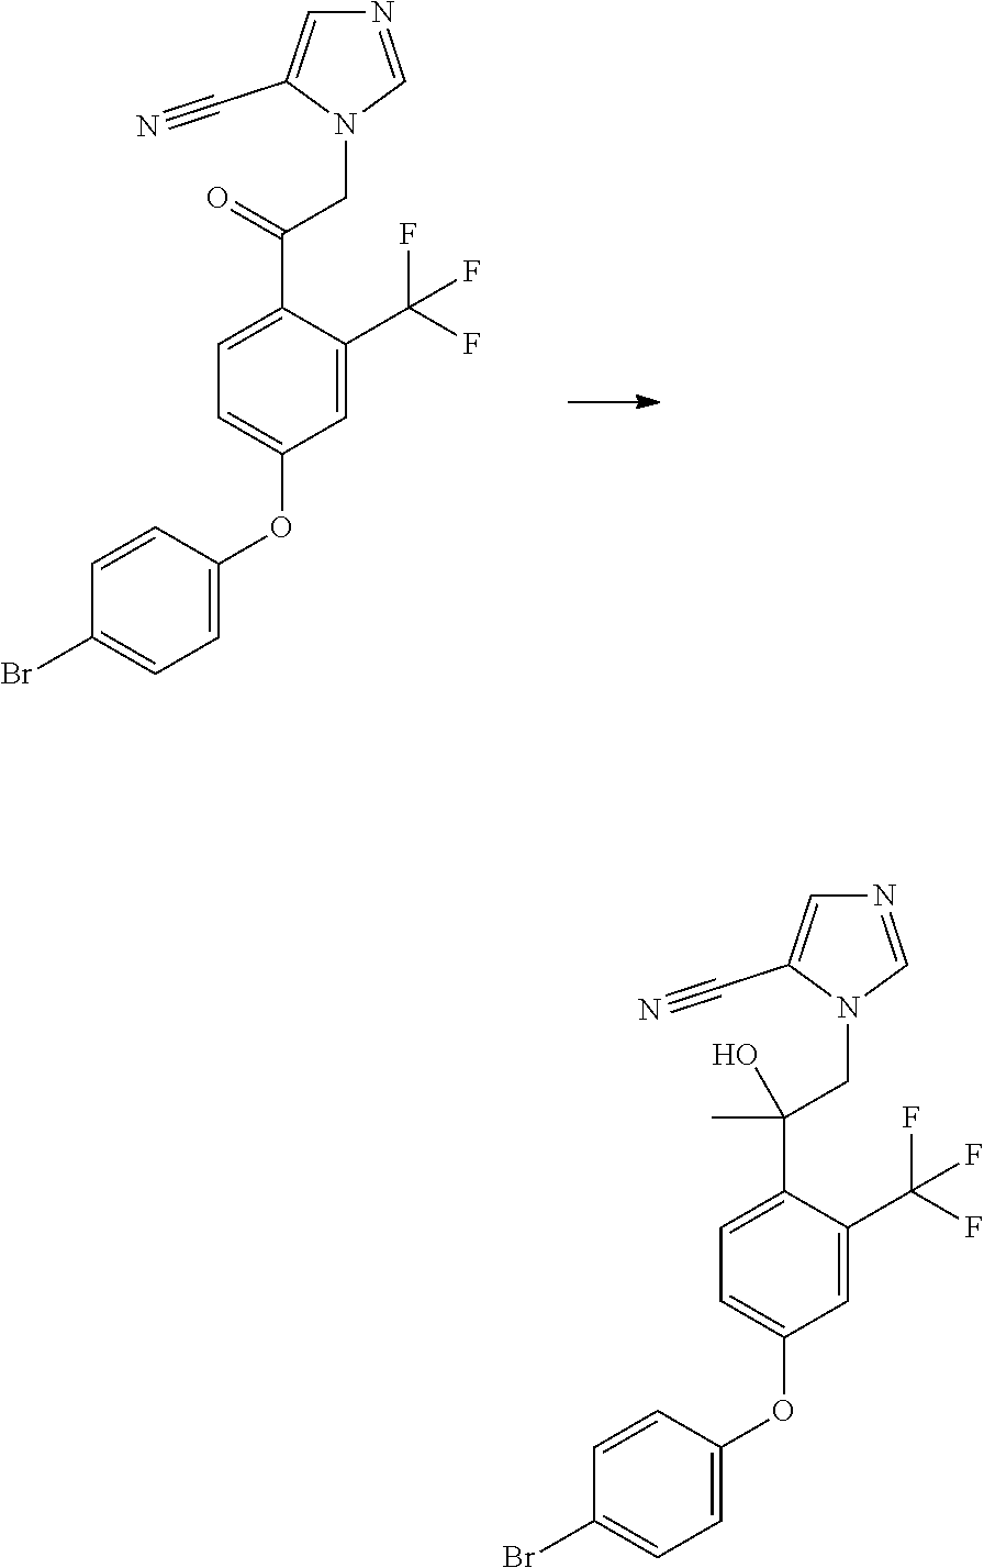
C1=CC(OC2=CC=C(C(=O)CN3C=NC=C3C#N)C(C(F)(F)F)=C2)=CC=C1Br.C1=CC(OC2=CC=C(C(C)(CN3C=NC=C3C#N)O)C(C(F)(F)F)=C2)=CC=C1Br
